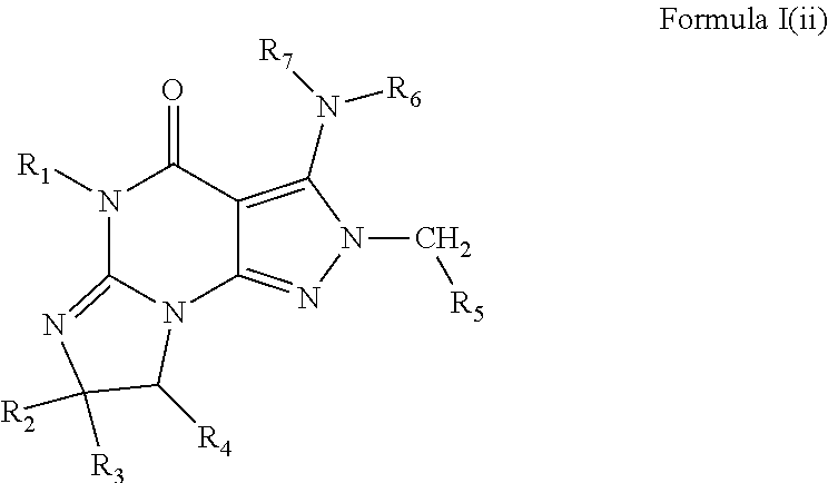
N1([R1])C2=NC([R3])([R2])C([R4])N2C2=NN(C[R5])C(N([R7])[R6])=C2C1=O
